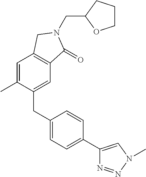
C(C1OCCC1)N1C(=O)C2=C(C=C(C)C(CC3=CC=C(C4=CN(C)N=N4)C=C3)=C2)C1
